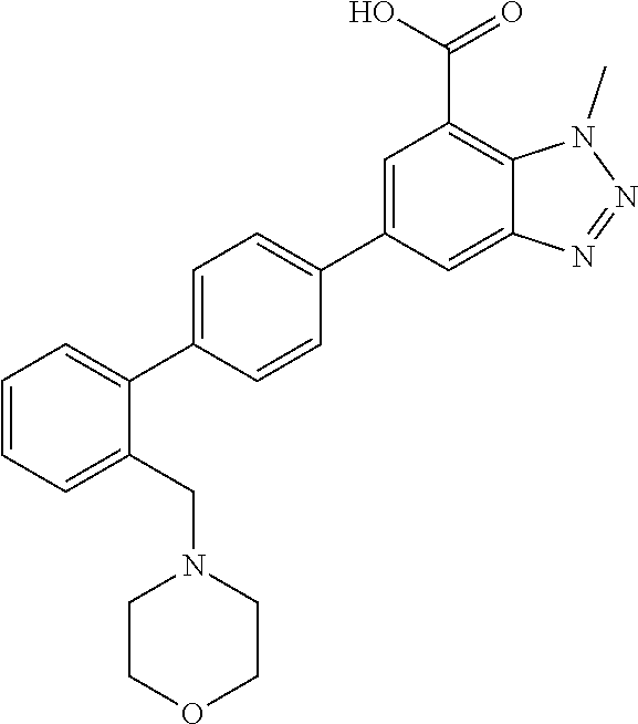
C1(C2=CC=C(C3=CC(C(O)=O)=C4C(=C3)N=NN4C)C=C2)=CC=CC=C1CN1CCOCC1
